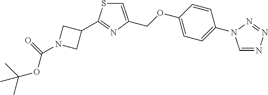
C1=C(OCC2=CSC(C3CN(C(OC(C)(C)C)=O)C3)=N2)C=CC(N2C=NN=N2)=C1
